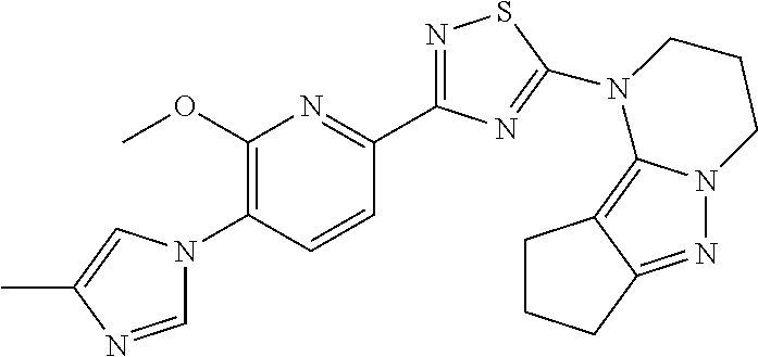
C1=NC(C)=CN1C1=C(OC)N=C(C2=NSC(N3C4=C5C(=NN4CCC3)CCC5)=N2)C=C1
